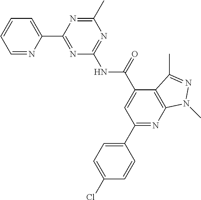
C1=NC(C2=NC(NC(C3=CC(C4=CC=C(Cl)C=C4)=NC4=C3C(C)=NN4C)=O)=NC(C)=N2)=CC=C1
